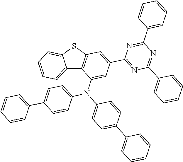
C12=CC=CC=C1SC1=C2C(N(C2=CC=C(C3=CC=CC=C3)C=C2)C2=CC=C(C3=CC=CC=C3)C=C2)=CC(C2=NC(C3=CC=CC=C3)=NC(C3=CC=CC=C3)=N2)=C1
